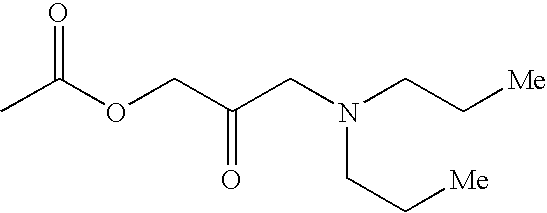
O=C(OCC(CN(CC[Me])CC[Me])=O)C
